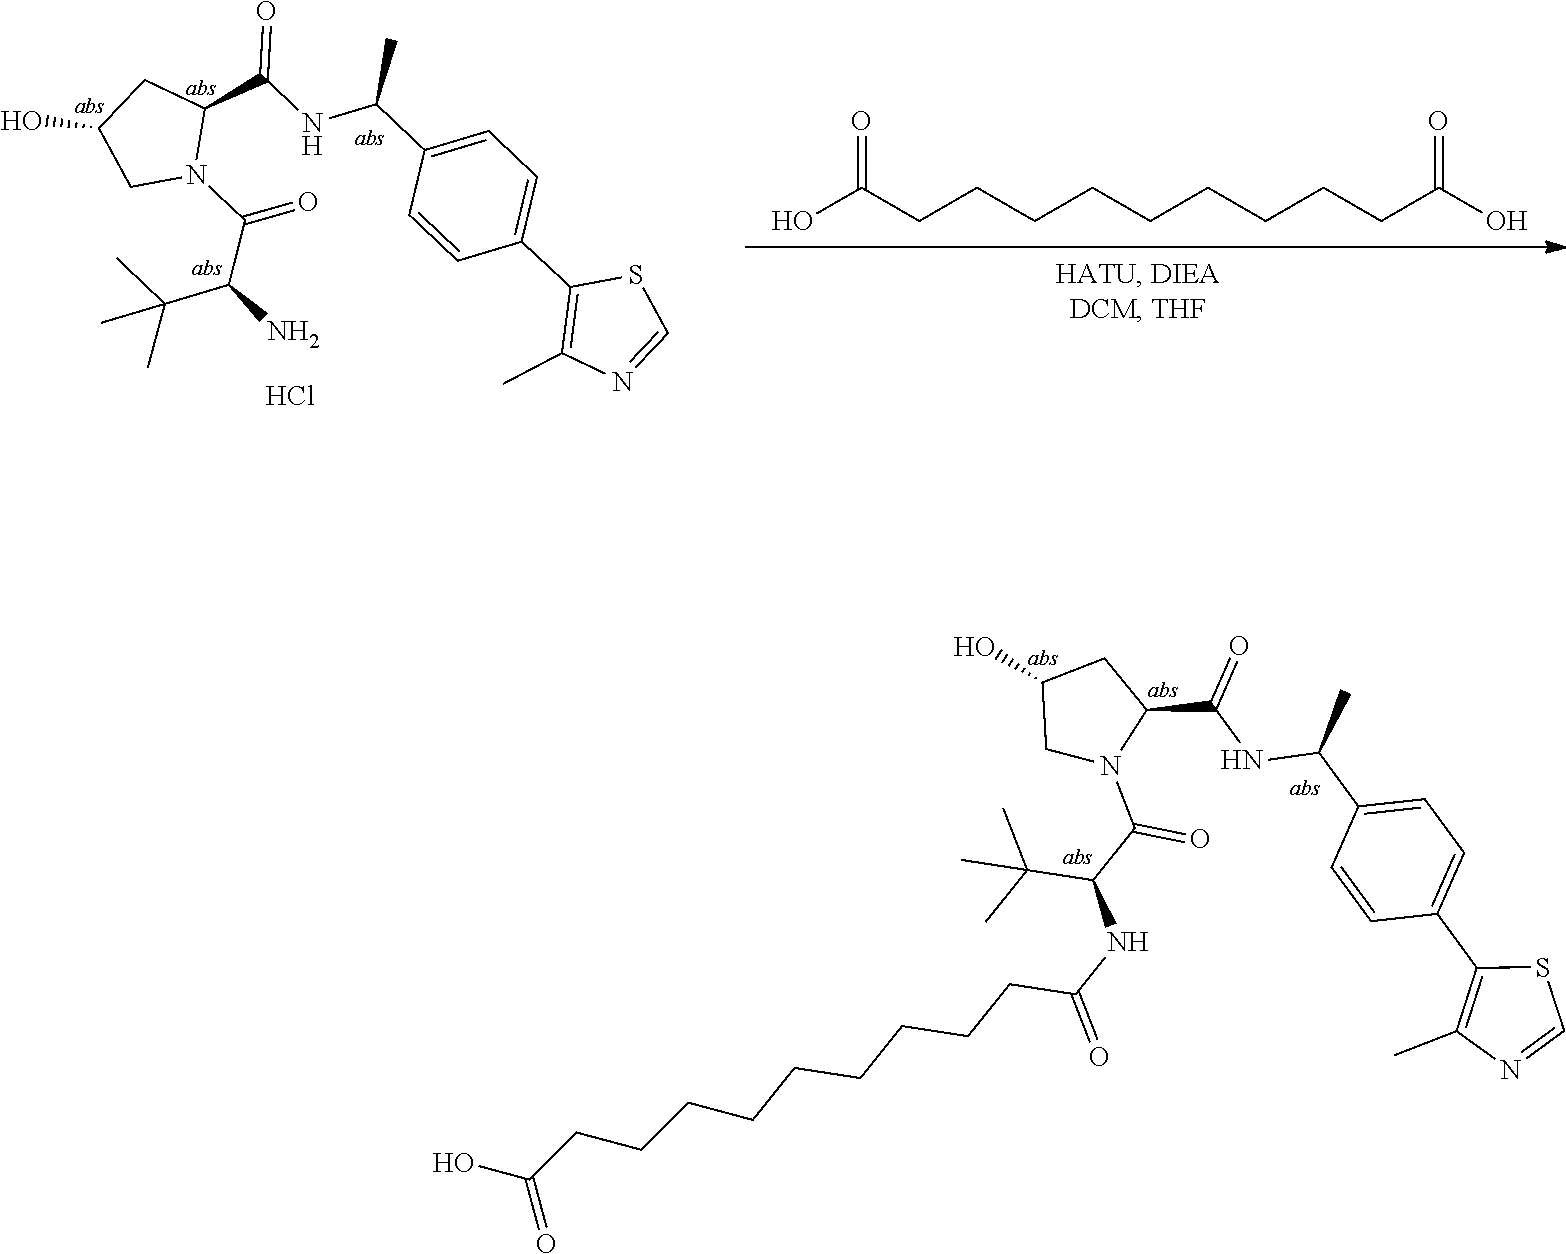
CC(C)(C(C(N1CC(O)CC1C(=O)NC(C1=CC=C(C2=C(C)N=CS2)C=C1)C)=O)N)C.Cl.O=C(O)CCCCCCCCCC(=O)O.S1C=NC(C)=C1C1=CC=C(C(NC(C2CC(O)CN2C(C(NC(CCCCCCCCCC(O)=O)=O)C(C)(C)C)=O)=O)C)C=C1
